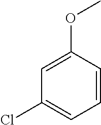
C1=C(OC)C=CC=C1Cl
